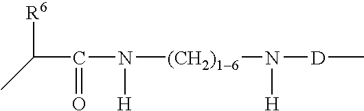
[R6]C(C(N([(CH2)16]N([D]C)[H])[H])=O)C
